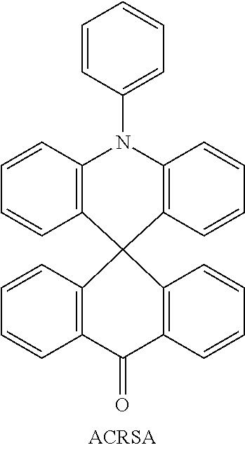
C12=C(C=CC=C1)N(C1=CC=CC=C1)C1=C(C=CC=C1)C21C2=C(C=CC=C2)C(=O)C2=C1C=CC=C2
